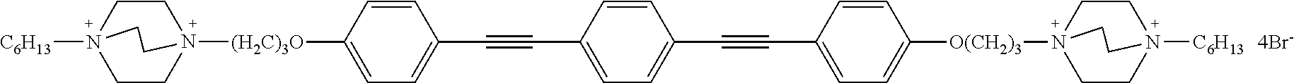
C1CN2([(H2C)3O]C3=CC=C(C#CC4=CC=C(C#CC5=CC=C([O(CH2)3]N67CCN([C6H13])(CC6)CC7)C=C5)C=C4)C=C3)CCN1([C6H13])CC2.[4Br-]
